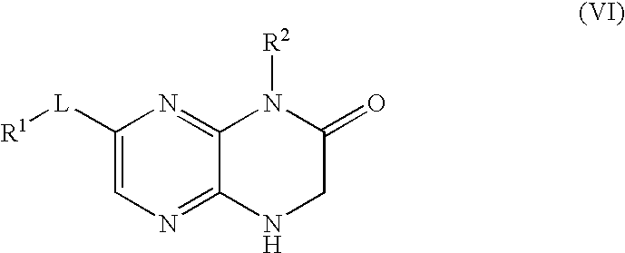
[R1][L]C1=CN=C2C(=N1)N([R2])C(=O)CN2
